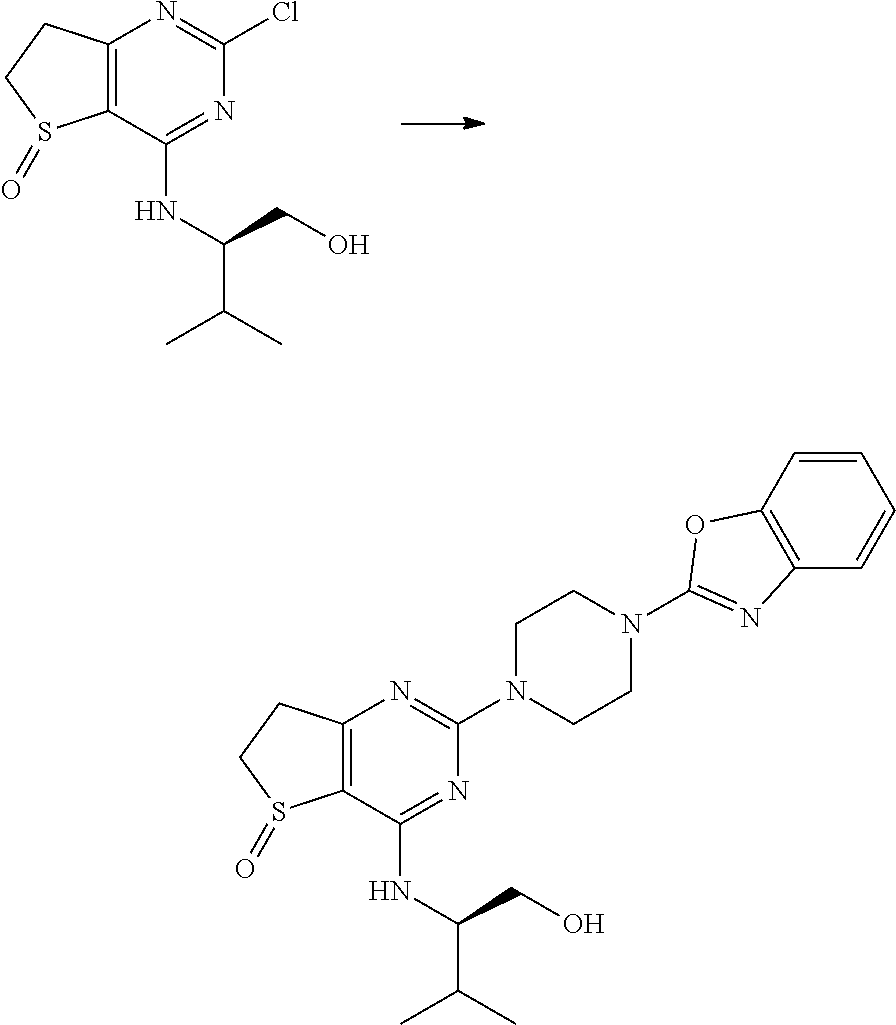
C12=C(C(NC(CO)C(C)C)=NC(Cl)=N1)S(=O)CC2.C12=C(C(NC(CO)C(C)C)=NC(N3CCN(C4=NC5=C(C=CC=C5)O4)CC3)=N1)S(=O)CC2
